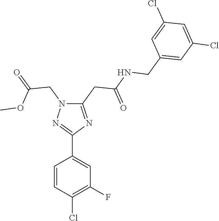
C1(C2=NN(CC(OC)=O)C(CC(NCC3=CC(Cl)=CC(Cl)=C3)=O)=N2)=CC(F)=C(Cl)C=C1
